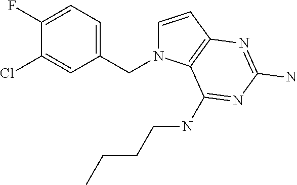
C1=CC2=C(N1CC1=CC=C(F)C(Cl)=C1)C(NCCCC)=NC(N)=N2
